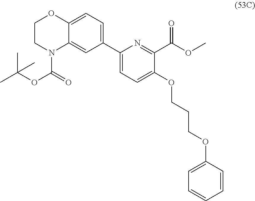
C12=CC=C(C3=CC=C(OCCCOC4=CC=CC=C4)C(C(OC)=O)=N3)C=C1N(C(=O)OC(C)(C)C)CCO2
